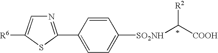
[R6]C1=CN=C(C2=CC=C([SO2NH]C([COOH])[R2])C=C2)S1
